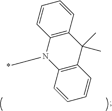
C1=CC2=C(C=C1)C(C)(C)C1=C(N2C*)C=CC=C1
